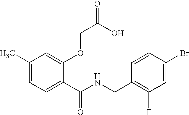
C1(C)=CC=C(C(NCC2=C(F)C=C(Br)C=C2)=O)C(OCC(=O)O)=C1
